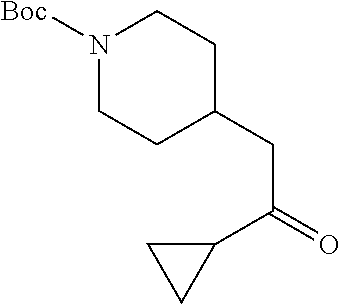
N1([Boc])CCC(CC(=O)C2CC2)CC1
